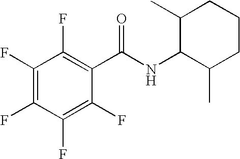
C1(F)=C(F)C(F)=C(F)C(F)=C1C(NC1C(C)CCCC1C)=O
